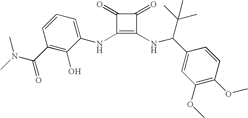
N(C1=C(NC(C2=CC(OC)=C(OC)C=C2)C(C)(C)C)C(=O)C1=O)C1=CC=CC(C(=O)N(C)C)=C1O
